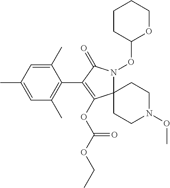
C12(N(OC3OCCCC3)C(=O)C(C3=C(C)C=C(C)C=C3C)=C1OC(OCC)=O)CCN(OC)CC2
